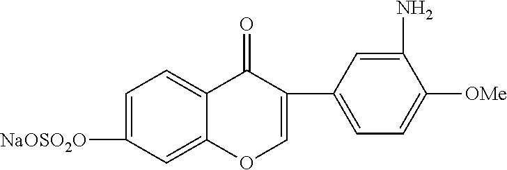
C1=C([NaOSO2O])C=C2C(=C1)C(=O)C(C1=CC=C([OMe])C(N)=C1)=CO2
